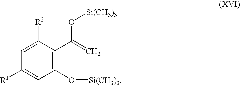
C1(O[Si(CH3)3])=C(C(=C)O[Si(CH3)3])C([R2])=CC([R1])=C1
